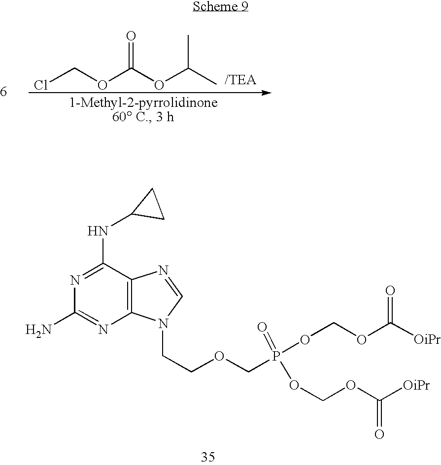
C1(NC2CC2)=NC(N)=NC2=C1N=CN2CCOCP(=O)(OCOC([OiPr])=O)OCOC([OiPr])=O.ClCOC(OC(C)C)=O
